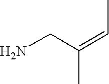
NCC(=CC)C
